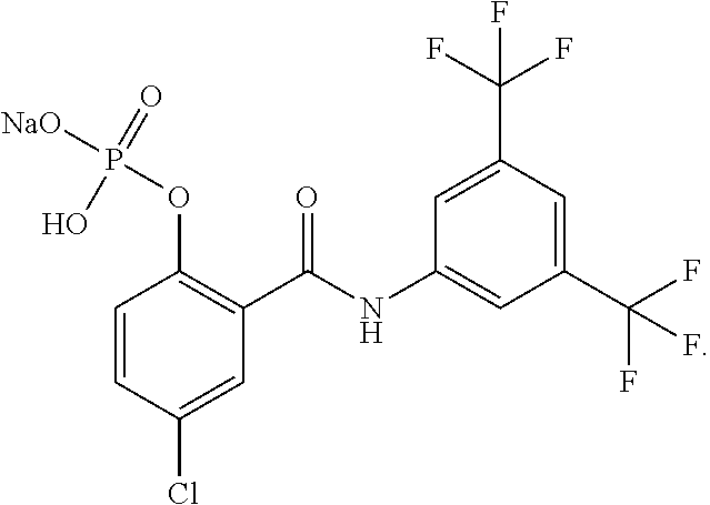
C1=CC(Cl)=CC(C(NC2=CC(C(F)(F)F)=CC(C(F)(F)F)=C2)=O)=C1OP(O)(=O)[NaO]
